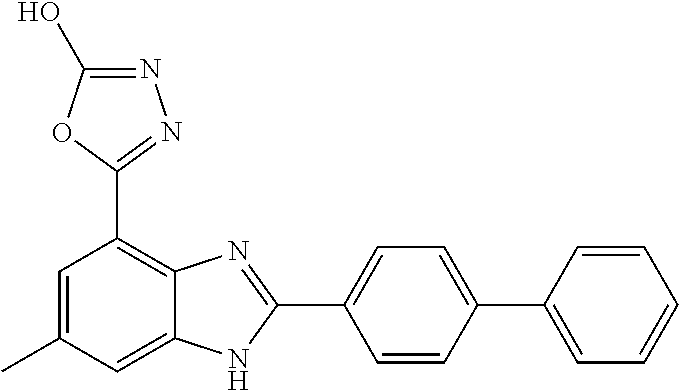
C1=CC(C2=CC=CC=C2)=CC=C1C1=NC2=C(C3=NN=C(O)O3)C=C(C)C=C2N1
